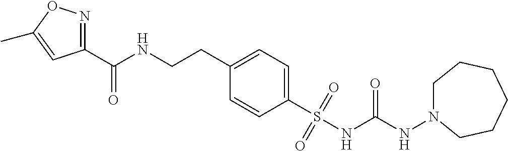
C1(C(NCCC2=CC=C(S(NC(NN3CCCCCC3)=O)(=O)=O)C=C2)=O)=NOC(C)=C1
